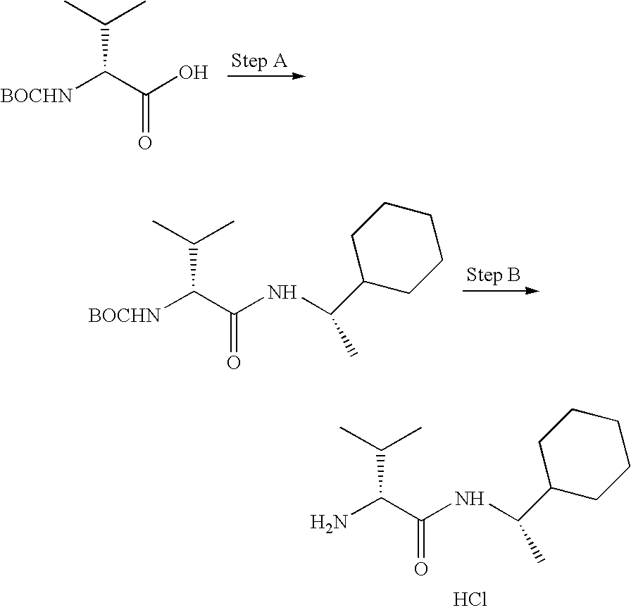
C(C(O)=O)(C(C)C)[BOCHN].C(C(NC(C1CCCCC1)C)=O)(C(C)C)[BOCHN].C(C(NC(C1CCCCC1)C)=O)(C(C)C)N.Cl
